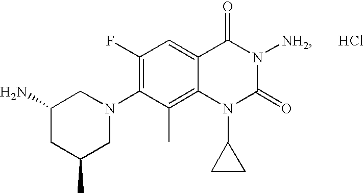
C1(C)CN(C2=C(F)C=C3C(=C2C)N(C2CC2)C(=O)N([NH2])C3=O)CC(N)C1.Cl
